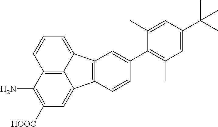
C12=C3C(=CC([HOOC])=C1N)C1=C(C3=CC=C2)C=C(C2=C(C)C=C(C(C)(C)C)C=C2C)C=C1
